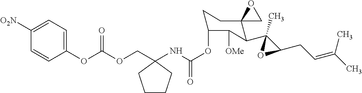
C(OC1CCC2(C(C3(C)C(CC=C(C)C)O3)C1[OMe])CO2)(=O)NC1(COC(OC2=CC=C([O2N])C=C2)=O)CCCC1
